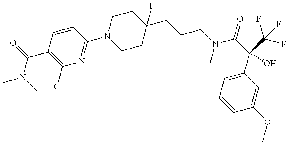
CN(C)C(=O)C1=C(Cl)N=C(N2CCC(CCCN(C(C(C3=CC=CC(OC)=C3)(C(F)(F)F)O)=O)C)(F)CC2)C=C1
